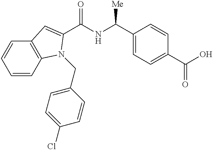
C1=CC2=C(C=C1)C=C(C(NC(C1=CC=C(C(O)=O)C=C1)[Me])=O)N2CC1=CC=C(Cl)C=C1
